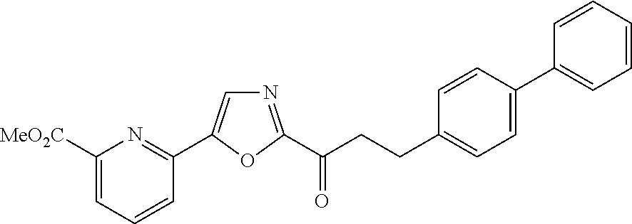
C1([MeO2C])=CC=CC(C2=CN=C(C(CCC3=CC=C(C4=CC=CC=C4)C=C3)=O)O2)=N1
